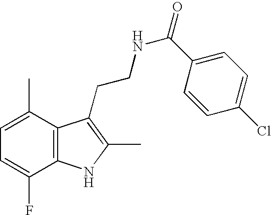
C1=C(C)C2=C(C(F)=C1)NC(C)=C2CCNC(C1=CC=C(Cl)C=C1)=O
